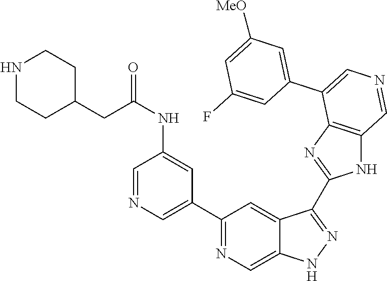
C1(C2=CN=CC(NC(=O)CC3CCNCC3)=C2)=NC=C2C(=C1)C(C1=NC3=C(N1)C=NC=C3C1=CC([MeO])=CC(F)=C1)=NN2
